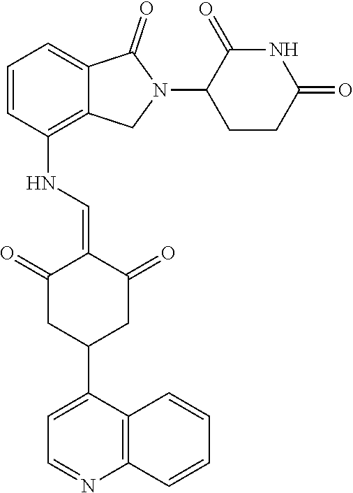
N(C1=C2C(=CC=C1)C(=O)N(C1CCC(=O)NC1=O)C2)C=C1C(=O)CC(C2=CC=NC3=C2C=CC=C3)CC1=O
